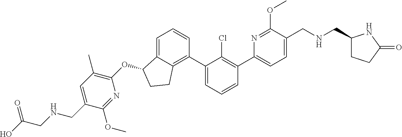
O(C1C2=CC=CC(C3=CC=CC(C4=CC=C(CNCC5CCC(=O)N5)C(OC)=N4)=C3Cl)=C2CC1)C1=C(C)C=C(CNCC(O)=O)C(OC)=N1
